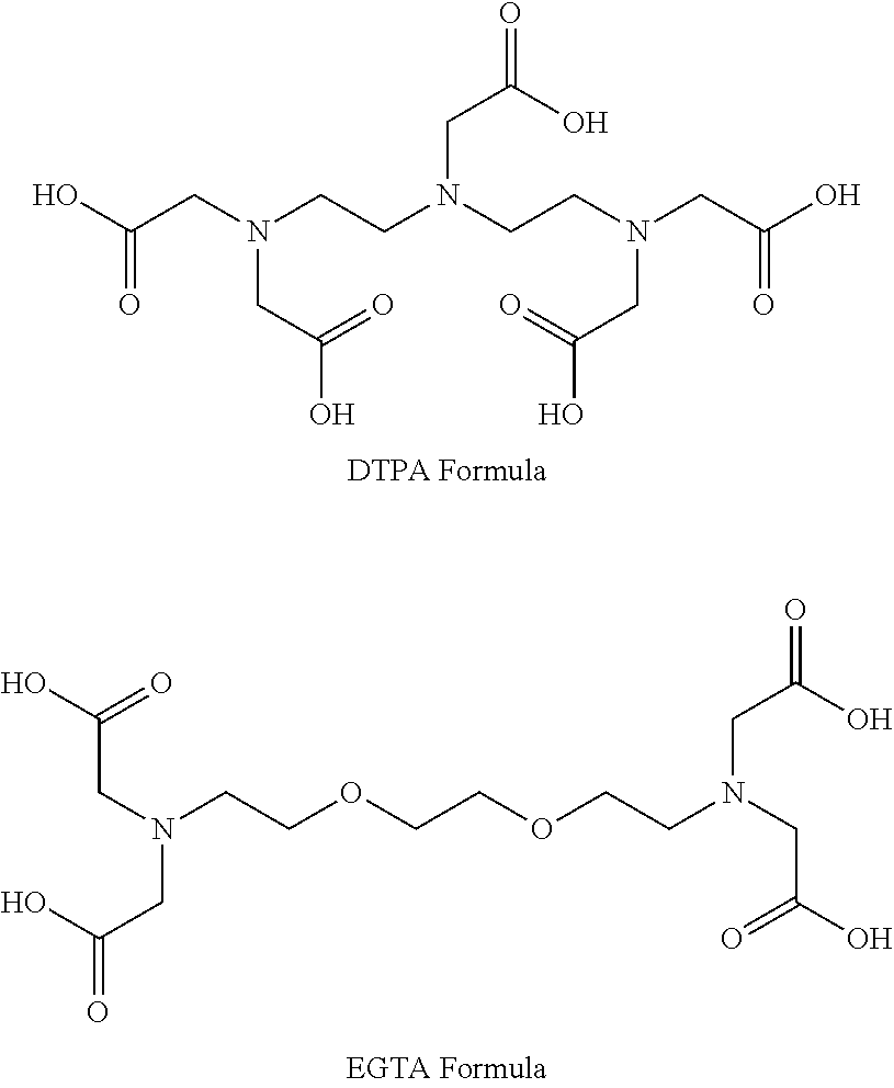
OC(CN(CCN(CCN(CC(O)=O)CC(O)=O)CC(O)=O)CC(O)=O)=O.C(N(CCOCCOCCN(CC(O)=O)CC(O)=O)CC(O)=O)C(O)=O
